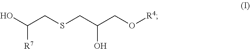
OC(CSCC(CO[R4])O)[R7]
